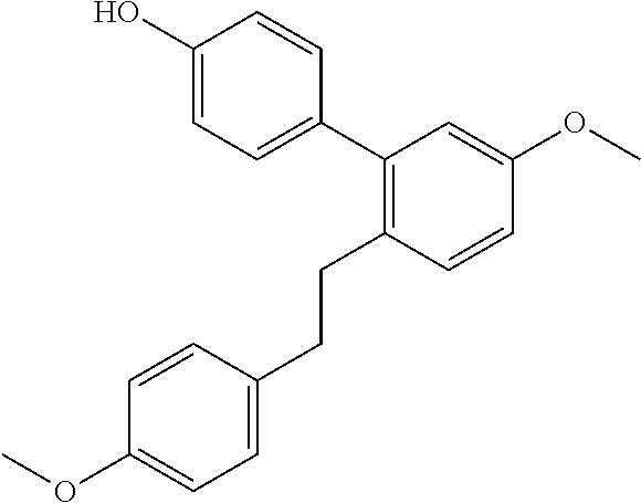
C1=CC(CCC2=C(C3=CC=C(O)C=C3)C=C(OC)C=C2)=CC=C1OC
